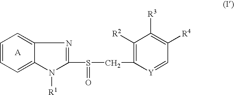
C1=CC=C2C(=C1)N=C(S(=O)CC1=C([R2])C([R3])=C([R4])C=[Y]1)N2[R1]
